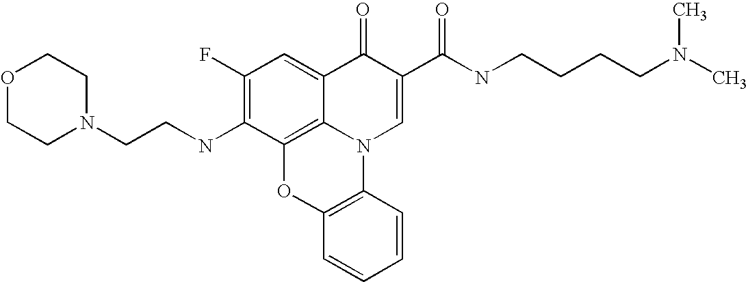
C1(F)=C(NCCN2CCOCC2)C2=C3C(=C1)C(=O)C(C(NCCCCN(C)C)=O)=CN3C1=C(O2)C=CC=C1
